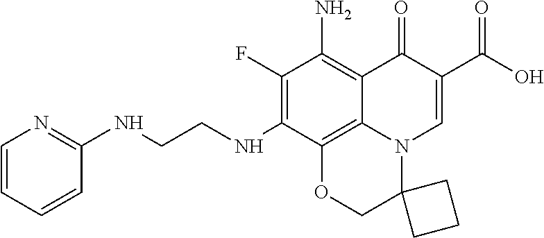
N(CCNC1=C(F)C(N)=C2C3=C1OCC1(N3C=C(C(=O)O)C2=O)CCC1)C1=NC=CC=C1
